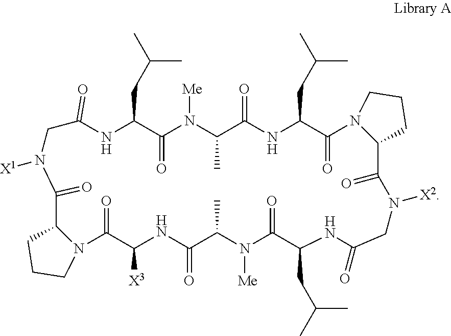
N1C(CC(C)C)C(=O)N([Me])C(C)C(=O)NC(CC(C)C)C(=O)N2C(CCC2)C(=O)N([X2])CC(=O)NC(CC(C)C)C(=O)N([Me])C(C)C(=O)NC([X3])C(=O)N2C(CCC2)C(=O)N([X1])CC1=O
